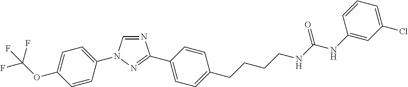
C1=C(OC(F)(F)F)C=CC(N2C=NC(C3=CC=C(CCCCNC(NC4=CC(Cl)=CC=C4)=O)C=C3)=N2)=C1
